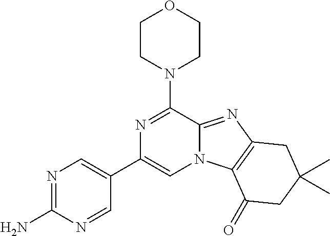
N1=C(N)N=CC(C2=CN3C(=NC4=C3C(=O)CC(C)(C)C4)C(N3CCOCC3)=N2)=C1
